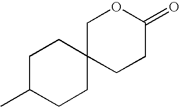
C1C2(CCC(=O)O1)CCC(C)CC2
